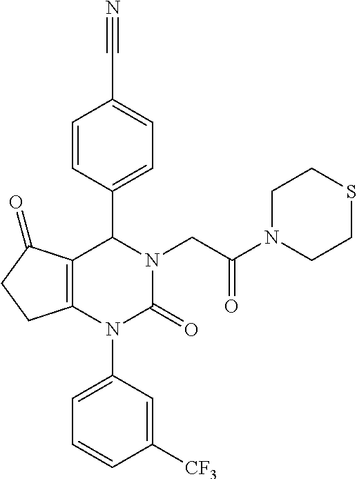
C12=C(N(C3=CC=CC([CF3])=C3)C(=O)N(CC(N3CCSCC3)=O)C1C1=CC=C(C#N)C=C1)CCC2=O
